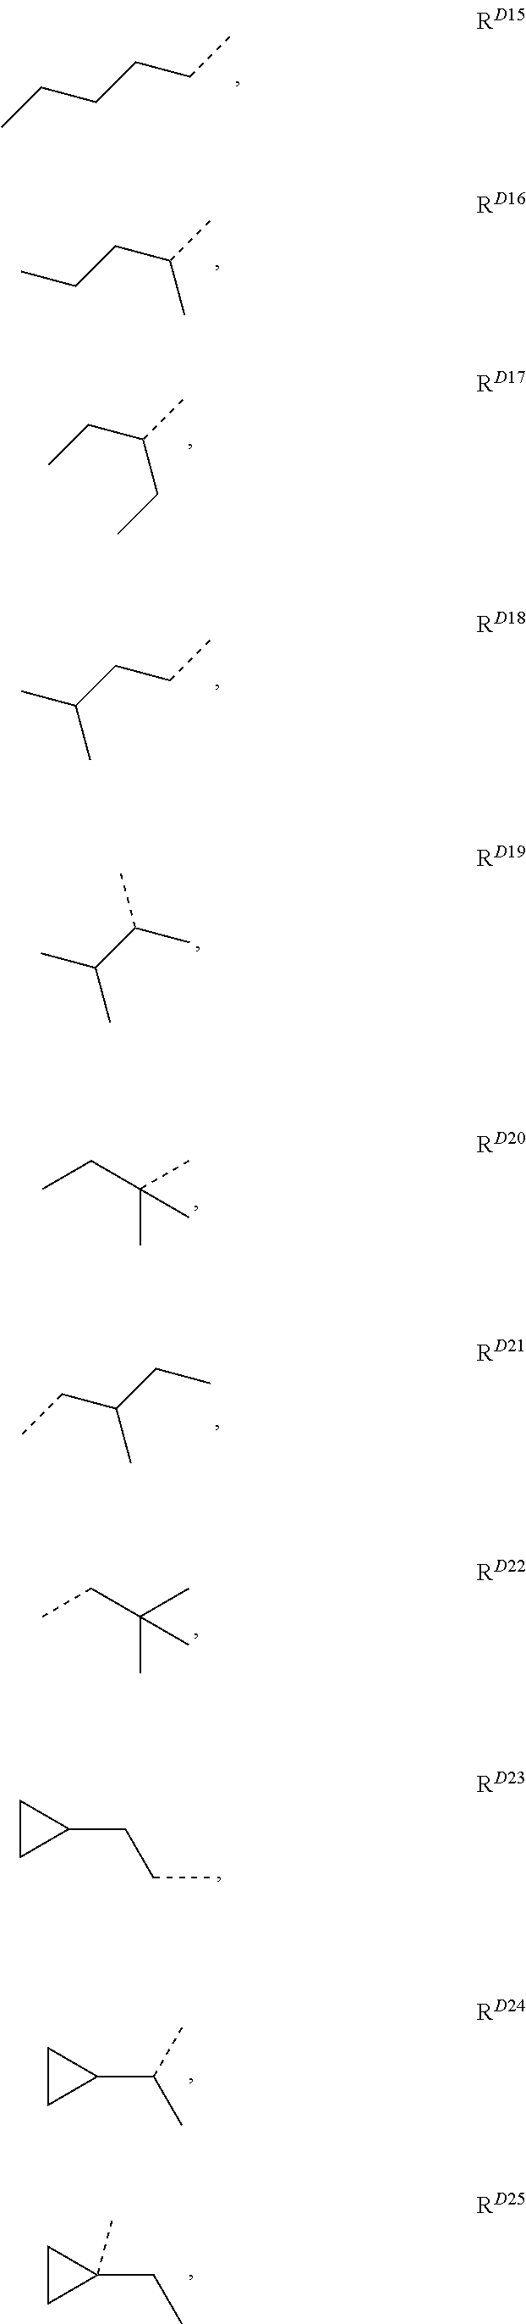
CCCCCC.CCCC(C)C.CCC(C)CC.CC(CCC)C.CC(C(C)C)C.CCC(C)(C)C.CCC(CC)C.CCC(C)(C)C.C1CC1CCC.C1CC1C(C)C.C1CC1(CC)C
